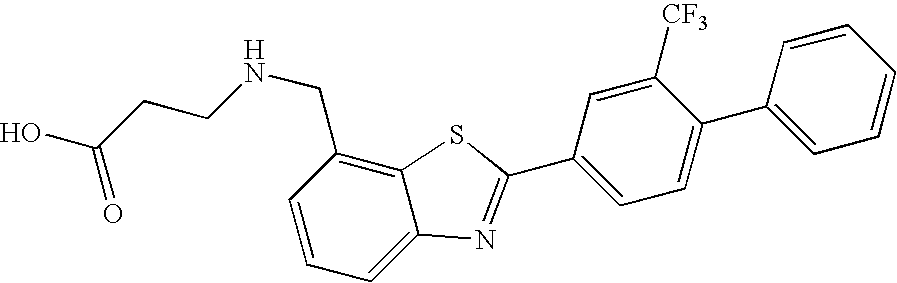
OC(CCNCC1=C2C(=CC=C1)N=C(C1=CC=C(C3=CC=CC=C3)C([CF3])=C1)S2)=O
